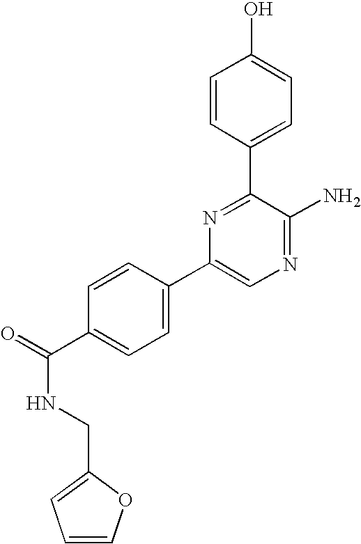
C1=C(C2=CC=C(C(=O)NCC3=CC=CO3)C=C2)N=C(C2=CC=C(O)C=C2)C(N)=N1
